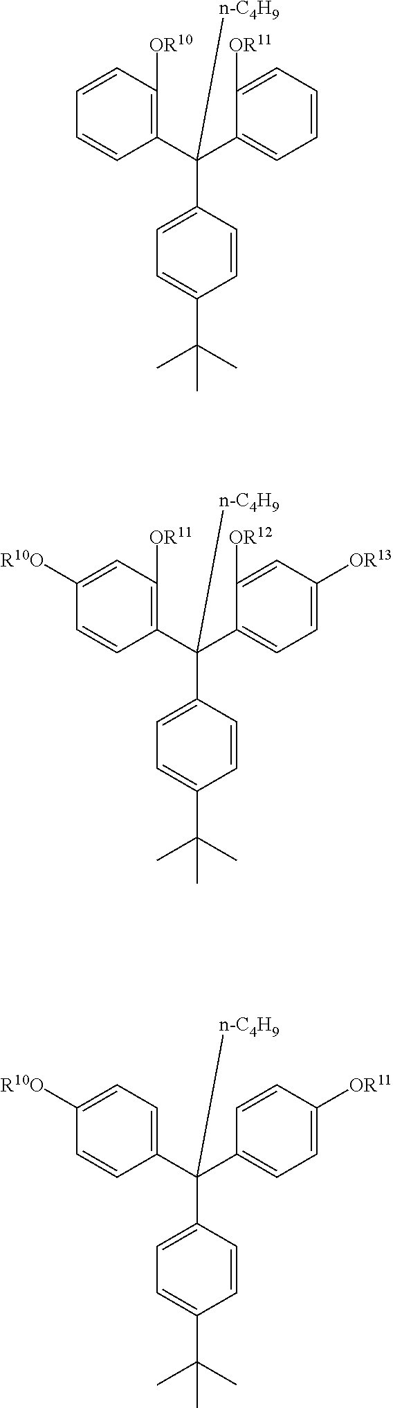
C1(C(C2=CC=CC=C2[OR11])(C2=CC=C(C(C)(C)C)C=C2)[n-C4H9])=C([OR10])C=CC=C1.C1(C(C2=CC=C([OR13])C=C2[OR12])(C2=CC=C(C(C)(C)C)C=C2)[n-C4H9])=C([OR11])C=C([R10O])C=C1.C1(C(C2=CC=C([OR11])C=C2)(C2=CC=C(C(C)(C)C)C=C2)[n-C4H9])=CC=C([R10O])C=C1
